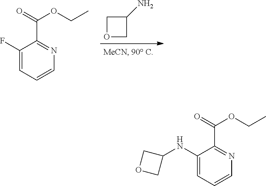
C1(N)COC1.C1(F)=CC=CN=C1C(=O)OCC.C1(NC2COC2)=CC=CN=C1C(=O)OCC
